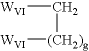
[WVI]C[(CH2)g][WVI]
